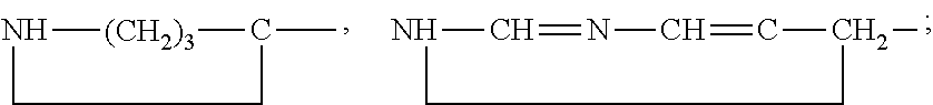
[(CH2)3]1C(C)CCN1.C1=CN=CNCCC1C
